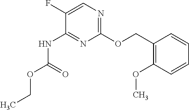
C1(F)=CN=C(OCC2=C(OC)C=CC=C2)N=C1NC(OCC)=O
